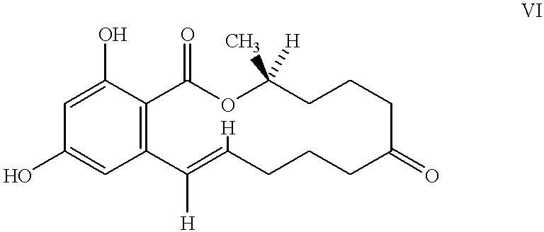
C1=C(O)C2=C(C=C1O)C([H])=C([H])CCCC(=O)CCCC(C)([H])OC2=O
